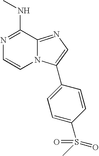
N1=C(NC)C2=NC=C(C3=CC=C(S(=O)(=O)C)C=C3)N2C=C1
